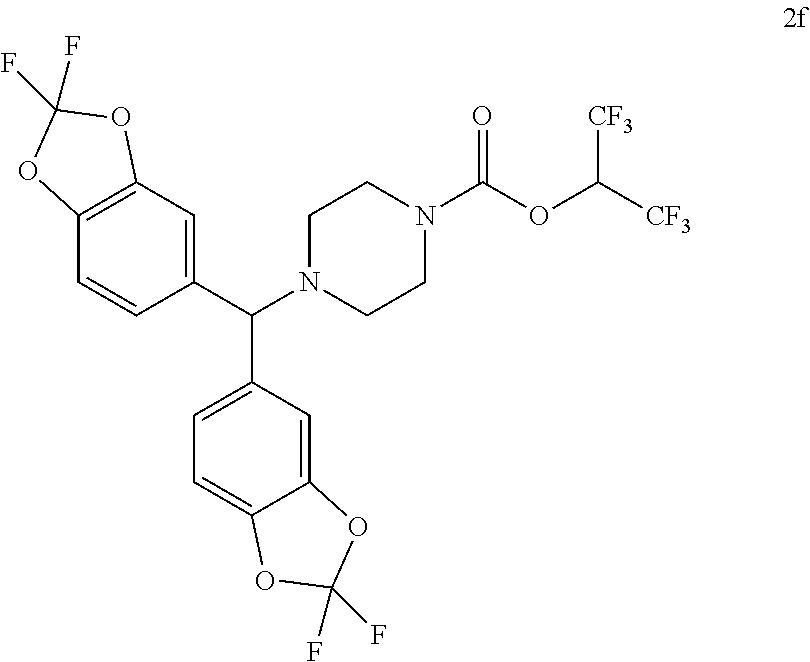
C1(C(N2CCN(C(OC([CF3])[CF3])=O)CC2)C2=CC=C3C(=C2)OC(F)(F)O3)=CC2=C(C=C1)OC(F)(F)O2
